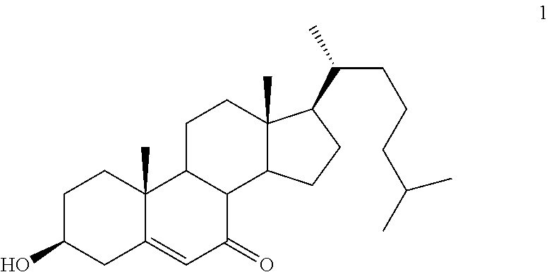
C1C2C(C3C(C)(C1)C(C(C)CCCC(C)C)CC3)C(=O)C=C1C2(C)CCC(O)C1
